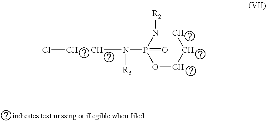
C1N([R2])P(=O)(N([CH      CH]Cl)[R3])OCC1
